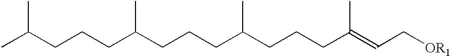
CC(CCCC(CCCC(CCCC(C)=CC[OR1])C)C)C
